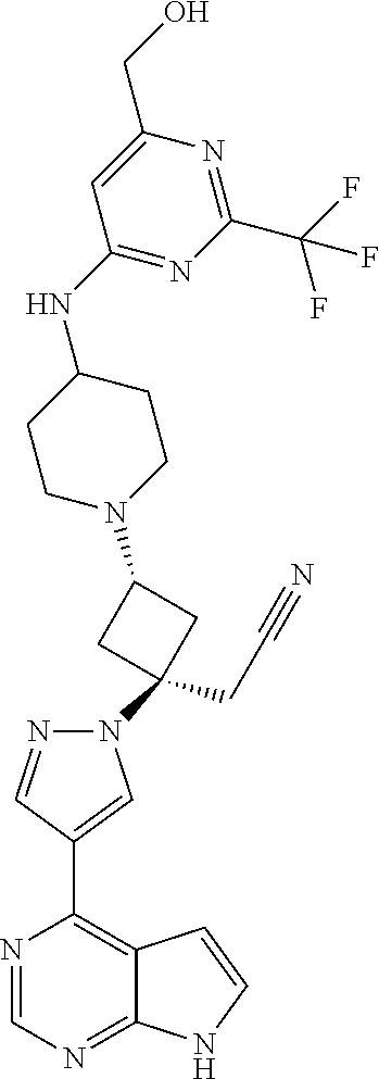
N1=CN=C2C(=C1C1=CN(C3(CC#N)CC(N4CCC(NC5=NC(C(F)(F)F)=NC(CO)=C5)CC4)C3)N=C1)C=CN2
